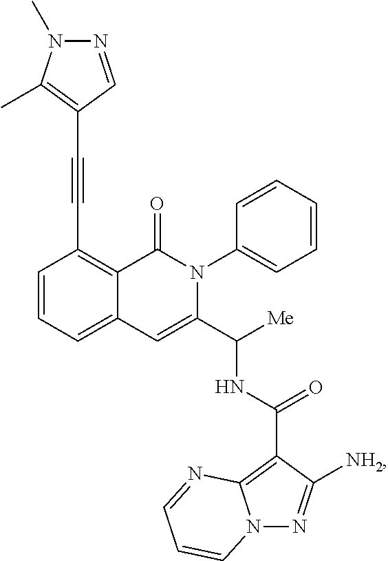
C1=CC=C2C(=C1C#CC1=C(C)N(C)N=C1)C(=O)N(C1=CC=CC=C1)C(C([Me])NC(C1=C3N(N=C1[NH2])C=CC=N3)=O)=C2
